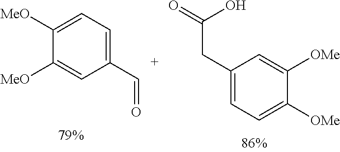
C1([MeO])=CC=C(C=O)C=C1[MeO].C(C1=CC=C([OMe])C([OMe])=C1)C(O)=O
